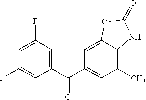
C1(F)=CC(C(C2=CC(C)=C3C(=C2)OC(=O)N3)=O)=CC(F)=C1
